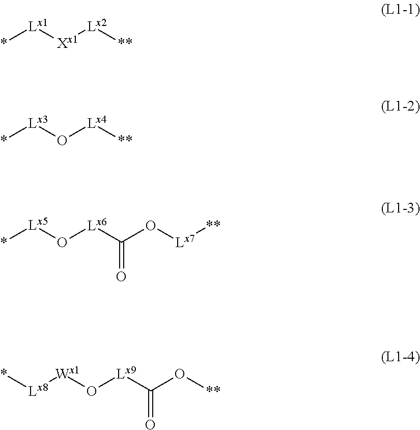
*[Lx1][Xx1][Lx2][**].*[Lx3]O[Lx4][**].*[Lx5]O[Lx6]C(O[Lx7][**])=O.*[Lx8][Wx1]O[Lx9]C(O[**])=O
